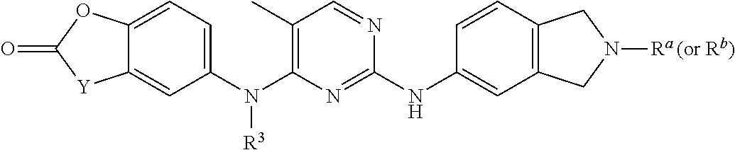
C1=C2C(=CC(N(C3=C(C)C=NC(NC4=CC5=C(C=C4)CN([Ra (or Rb)])C5)=N3)[R3])=C1)[Y]C(=O)O2
